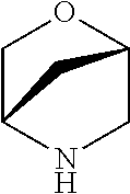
C1C2NCC(O1)C2
